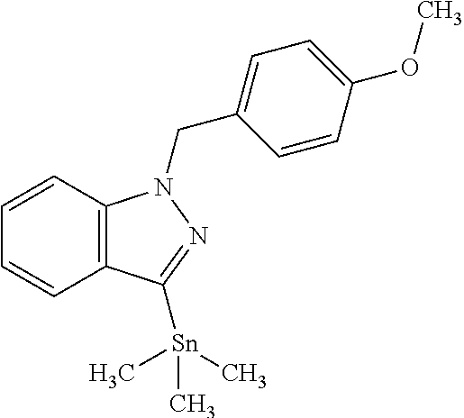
C12=C(C([Sn](C)(C)C)=NN1CC1=CC=C(OC)C=C1)C=CC=C2
